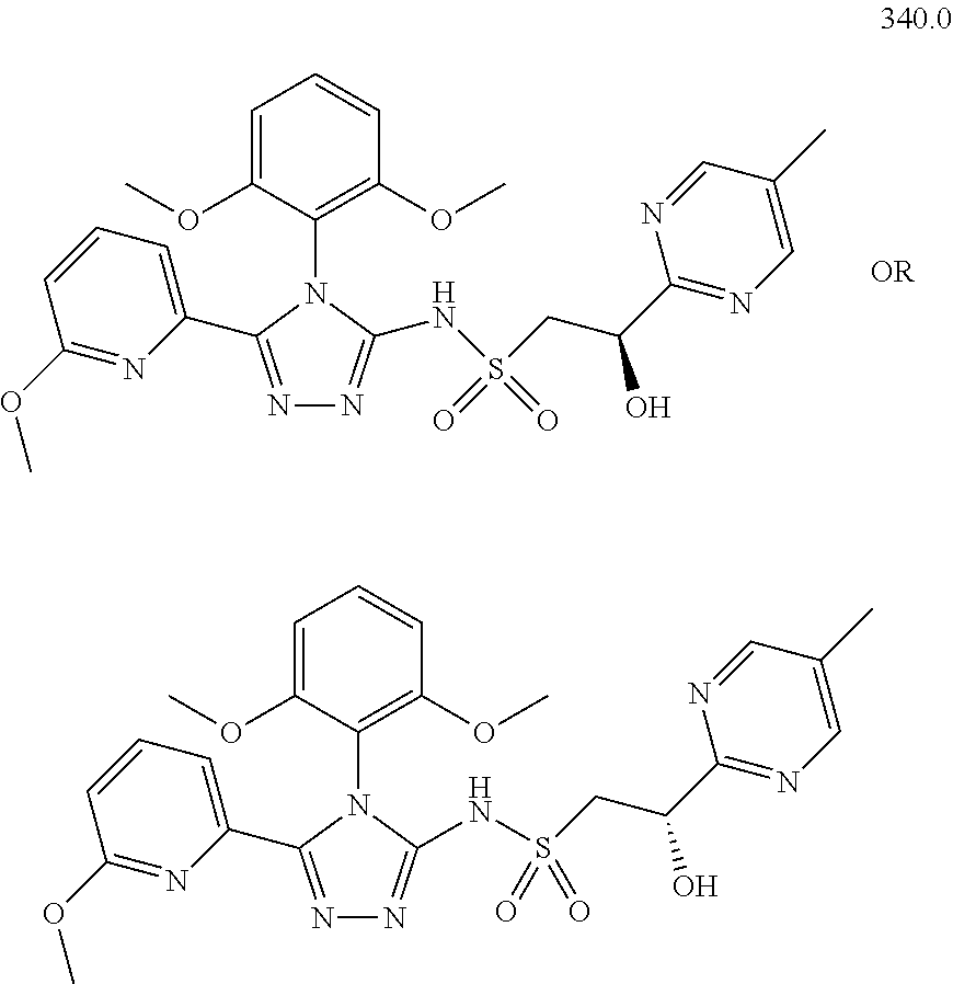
C1(C2=NN=C(NS(=O)(CC(C3=NC=C(C)C=N3)O)=O)N2C2=C(OC)C=CC=C2OC)=CC=CC(OC)=N1.S(NC1=NN=C(C2=CC=CC(OC)=N2)N1C1=C(OC)C=CC=C1OC)(=O)(=O)CC(O)C1=NC=C(C)C=N1
